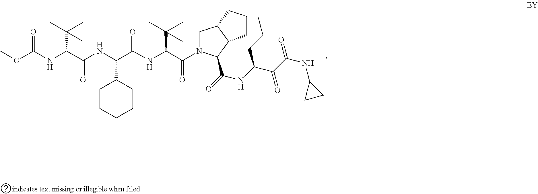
C1(C(NC(=O)C(NC(OC)=O)C(C)(C)C)C(NC(C(=O)N2CC3C(C2C(=O)NC(C(C(=O)NC2CC2)=O)CCC)CCC3)C(C)(C)C)=O)CCCCC1
